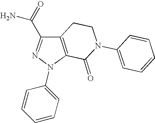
C12=C(CCN(C3=CC=CC=C3)C1=O)C(C(=O)N)=NN2C1=CC=CC=C1
